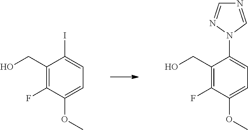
C1(CO)=C(F)C(OC)=CC=C1I.C1(CO)=C(F)C(OC)=CC=C1N1C=NC=N1
